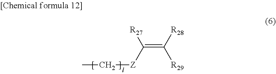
C(=C([R28])[R29])([Z]CC)[R27]
